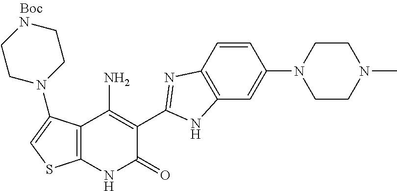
C12=C(NC(=O)C(C3=NC4=C(C=C(N5CCN(C)CC5)C=C4)N3)=C1N)SC=C2N1CCNCC1
